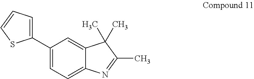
C1(C2=CC=CS2)=CC=C2C(=C1)C(C)(C)C(C)=N2
